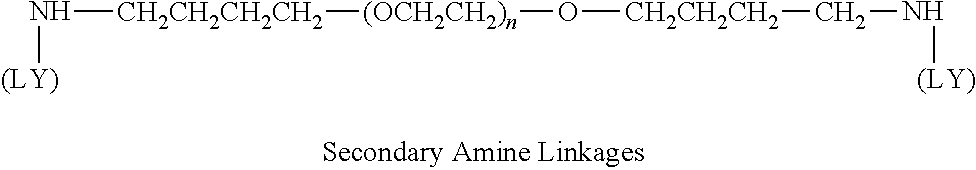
N([(LY)])[CH2CH2CH2CH2][(OCH2CH2)n]O[CH2CH2CH2]CN[(LY)]
